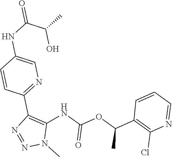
C1=CC=NC(Cl)=C1C(OC(=O)NC1=C(C2=NC=C(NC(C(C)O)=O)C=C2)N=NN1C)C
